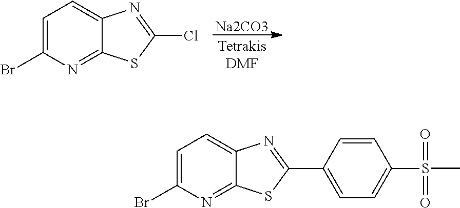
[Na2CO3].C1=C(Br)N=C2C(=C1)N=C(Cl)S2.C1=C(Br)N=C2C(=C1)N=C(C1=CC=C(S(C)(=O)=O)C=C1)S2
